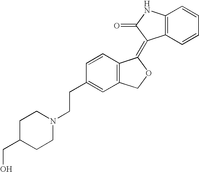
C1=CC(CCN2CCC(CO)CC2)=CC2=C1C(=C1C3=C(NC1=O)C=CC=C3)OC2
